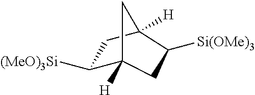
C1([(MeO)3Si])C2([H])CC([Si(OMe)3])C([H])(C1)C2
